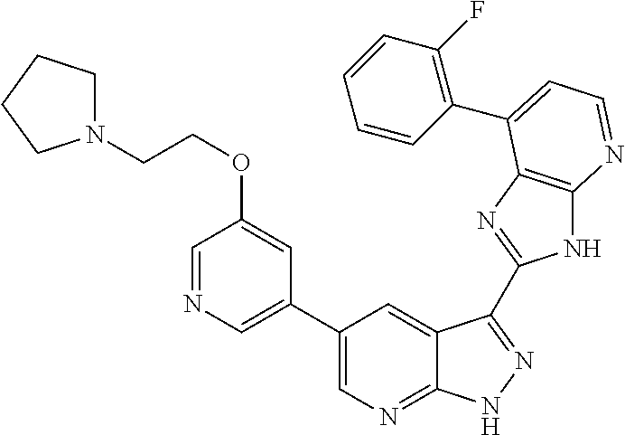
C1(C2=CN=C3C(=C2)C(C2=NC4=C(N2)N=CC=C4C2=C(F)C=CC=C2)=NN3)=CN=CC(OCCN2CCCC2)=C1
